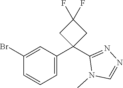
C1(Br)=CC(C2(C3=NN=CN3C)CC(F)(F)C2)=CC=C1
